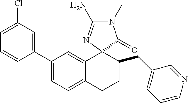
C1(C2=CC(Cl)=CC=C2)=CC=C2C(=C1)C1(C(CC3=CC=CN=C3)CC2)N=C(N)N(C)C1=O
